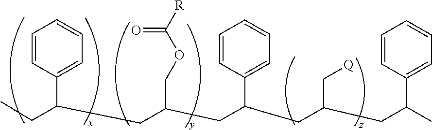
C1=CC(C(CC)CC(CC(CC(CC(C)C2=CC=CC=C2)C[Q])C2=CC=CC=C2)COC([R])=O)=CC=C1
